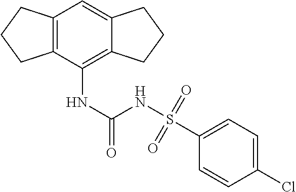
C12=C(C(NC(NS(C3=CC=C(Cl)C=C3)(=O)=O)=O)=C3C(=C1)CCC3)CCC2
